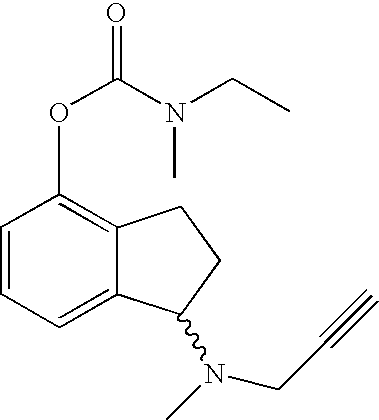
C1=CC=C2C(=C1OC(N(CC)C)=O)CCC2N(C)CC#C
